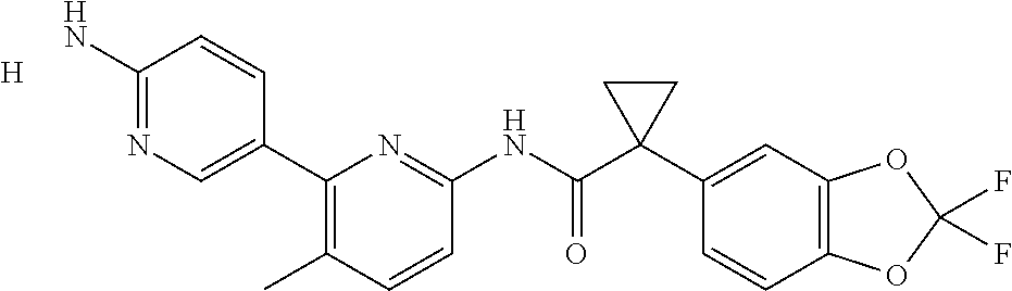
C1(C2=CN=C(N)C=C2)=C(C)C=CC(NC(C2(C3=CC4=C(C=C3)OC(F)(F)O4)CC2)=O)=N1.[H]
